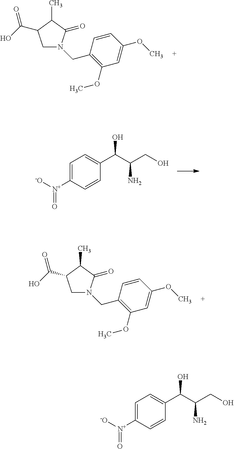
O=C(O)C1CN(CC2=C(OC)C=C(OC)C=C2)C(=O)C1C.C1=C([N+]([-O])=O)C=CC(C(C(CO)N)O)=C1.O=C(O)C1CN(CC2=C(OC)C=C(OC)C=C2)C(=O)C1C.C1=C([N+]([-O])=O)C=CC(C(C(CO)N)O)=C1
